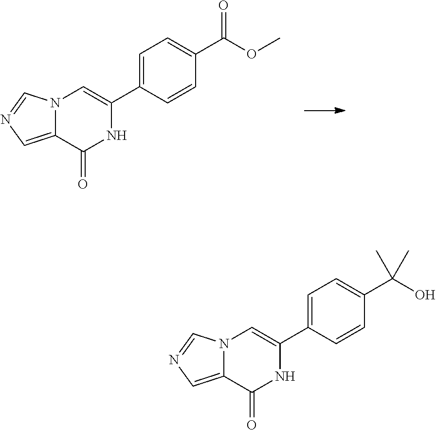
N12C(=CN=C1)C(=O)NC(C1=CC=C(C(OC)=O)C=C1)=C2.N12C(=CN=C1)C(=O)NC(C1=CC=C(C(O)(C)C)C=C1)=C2
